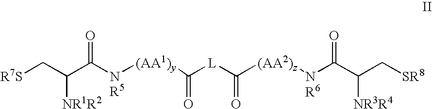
[R7S]CC(C([NR5][(AA1)y]C([L]C([(AA2)z][NR6]C(C(C[SR8])[NR3R4])=O)=O)=O)=O)[NR1R2]
